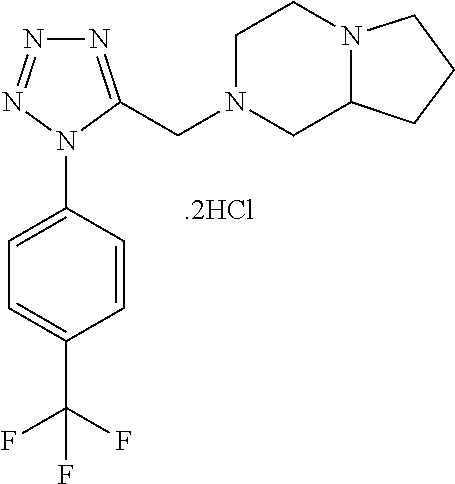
C1=C(N2C(CN3CC4N(CC3)CCC4)=NN=N2)C=CC(C(F)(F)F)=C1
